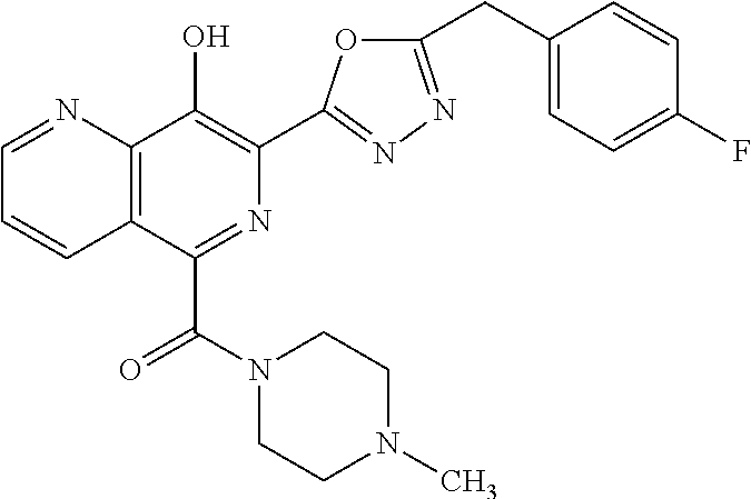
C1=NC2=C(C=C1)C(C(N1CCN(C)CC1)=O)=NC(C1=NN=C(CC3=CC=C(F)C=C3)O1)=C2O
